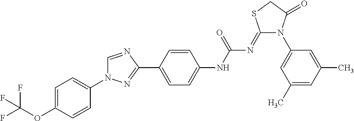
C1=C(OC(F)(F)F)C=CC(N2C=NC(C3=CC=C(NC(N=C4N(C5=CC(C)=CC(C)=C5)C(=O)CS4)=O)C=C3)=N2)=C1
